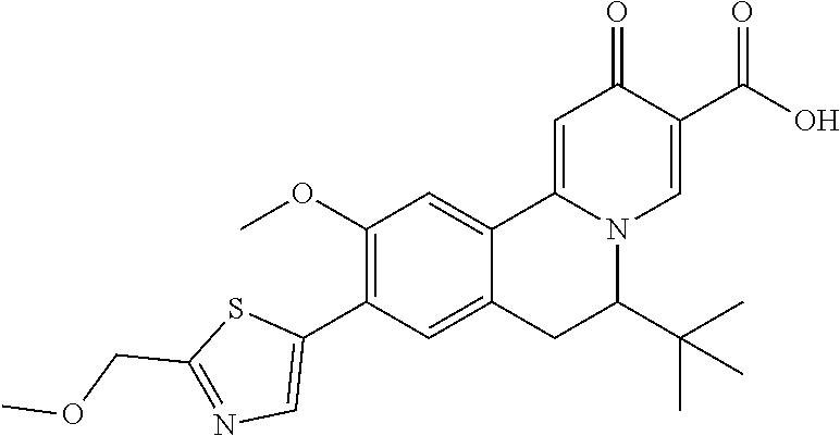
COC1=C(C2=CN=C(COC)S2)C=C2C(=C1)C1=CC(=O)C(C(=O)O)=CN1C(C(C)(C)C)C2
